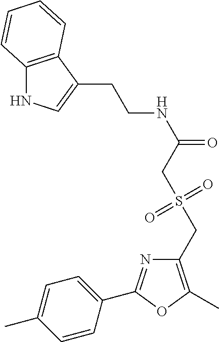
C1=C(C)C=CC(C2=NC(CS(CC(NCCC3=CNC4=C3C=CC=C4)=O)(=O)=O)=C(C)O2)=C1
